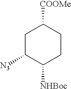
C1C([N3])C([NHBoc])CCC1[COOMe]
